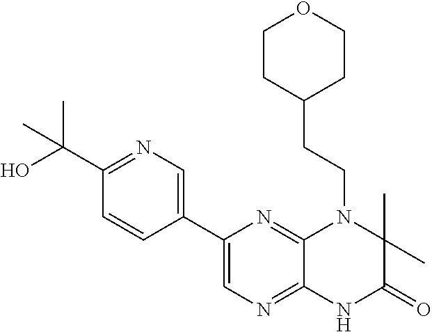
C1(C(C)(O)C)=NC=C(C2=CN=C3C(=N2)N(CCC2CCOCC2)C(C)(C)C(=O)N3)C=C1
